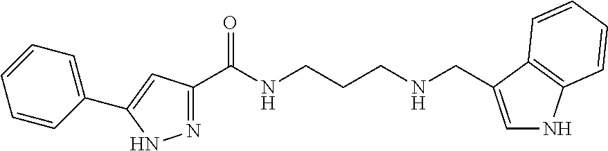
N1=C(C(NCCCNCC2=CNC3=C2C=CC=C3)=O)C=C(C2=CC=CC=C2)N1
